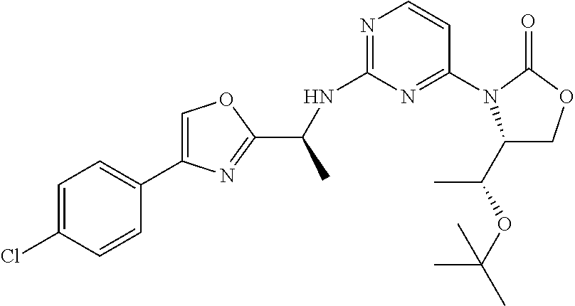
C1=C(Cl)C=CC(C2=COC(C(NC3=NC=CC(N4C(C(OC(C)(C)C)C)COC4=O)=N3)C)=N2)=C1
